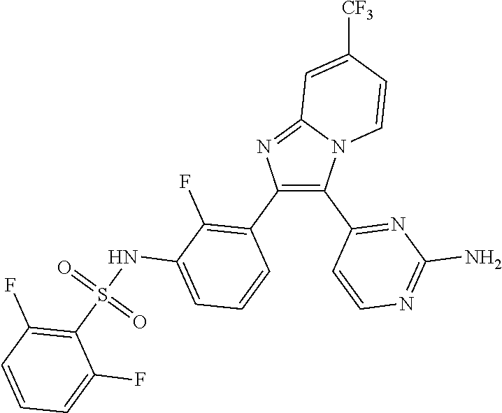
C12=NC(C3=C(F)C(NS(C4=C(F)C=CC=C4F)(=O)=O)=CC=C3)=C(C3=NC(N)=NC=C3)N1C=CC([CF3])=C2
